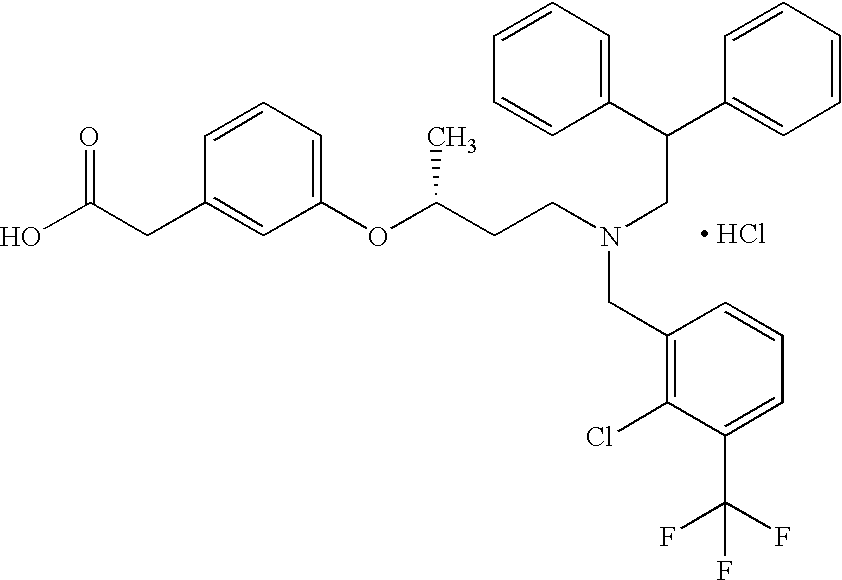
OC(CC1=CC(OC(CCN(CC(C2=CC=CC=C2)C2=CC=CC=C2)CC2=C(Cl)C(C(F)(F)F)=CC=C2)C)=CC=C1)=O.[ HCl]
